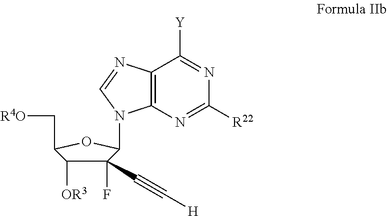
C1(F)(C#C[H])C([OR3])C(C[R4O])OC1N1C2=C(C([Y])=NC([R22])=N2)N=C1
